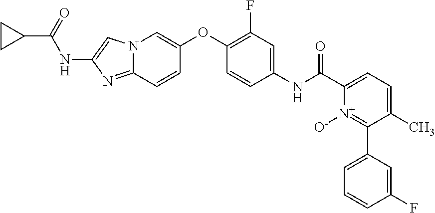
N12C(=NC(NC(C3CC3)=O)=C1)C=CC(OC1=C(F)C=C(NC(=O)C3=CC=C(C)C(C4=CC=CC(F)=C4)=[N+]3[O-])C=C1)=C2
